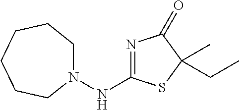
N1=C(NN2CCCCCC2)SC(CC)(C)C1=O
